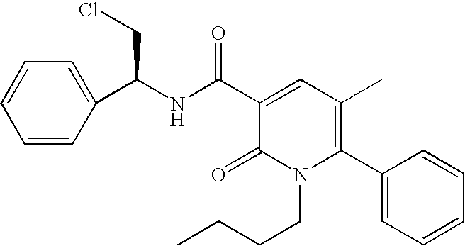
C1=CC(C(NC(C2=CC(C)=C(C3=CC=CC=C3)N(CCCC)C2=O)=O)CCl)=CC=C1
